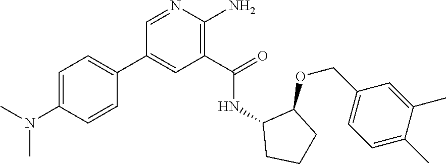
N1=CC(C2=CC=C(N(C)C)C=C2)=CC(C(=O)NC2CCCC2OCC2=CC=C(C)C(C)=C2)=C1N
